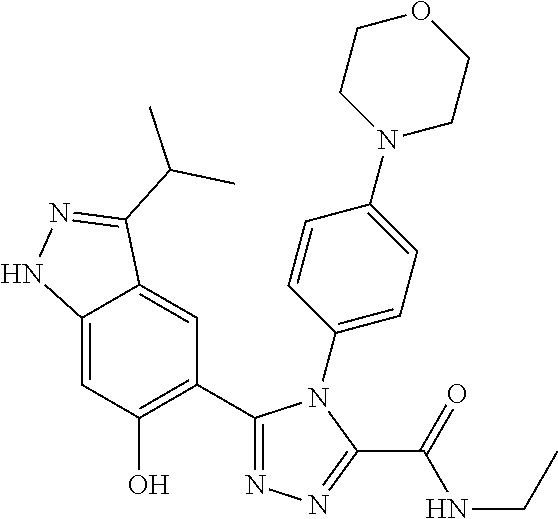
C12=CC(O)=C(C3=NN=C(C(=O)NCC)N3C3=CC=C(N4CCOCC4)C=C3)C=C1C(C(C)C)=NN2
